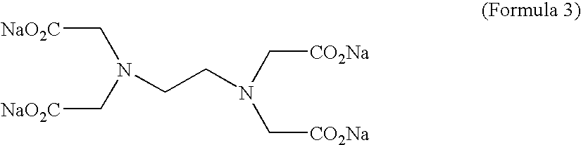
[NaO2C]CN(C[NaO2C])CCN(C[CO2Na])C[CO2Na]
